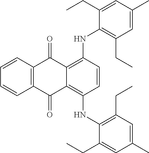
C1(NC2=C(CC)C=C(C)C=C2CC)=C2C(=C(NC3=C(CC)C=C(C)C=C3CC)C=C1)C(=O)C1=C(C2=O)C=CC=C1
